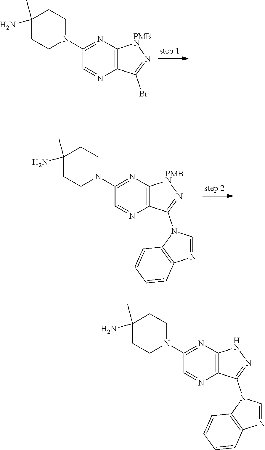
C1(C)(N)CCN(C2=NC3=C(N=C2)C(Br)=N[PMBN]3)CC1.C1(C)(N)CCN(C2=NC3=C(N=C2)C(N2C4=C(N=C2)C=CC=C4)=N[PMBN]3)CC1.C1(C)(N)CCN(C2=NC3=C(N=C2)C(N2C4=C(N=C2)C=CC=C4)=NN3)CC1
